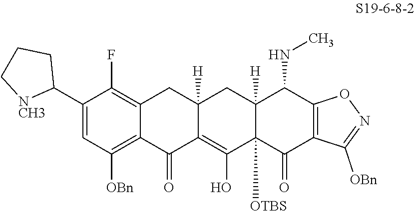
C12=C(F)C(C3CCC[NCH3]3)=CC([OBn])=C1C(=O)C1=C(O)C3([OTBS])C([H])(CC1([H])C2)C(NC)C1=C(C3=O)C([OBn])=NO1
